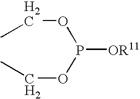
P([OR11])(OCC)OCC
